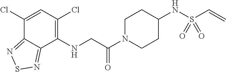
C1(Cl)=CC(Cl)=C(NCC(N2CCC(NS(C=C)(=O)=O)CC2)=O)C2=NSN=C12
